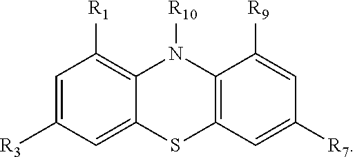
C1=C([R3])C=C2C(=C1[R1])N([R10])C1=C(S2)C=C([R7])C=C1[R9]
